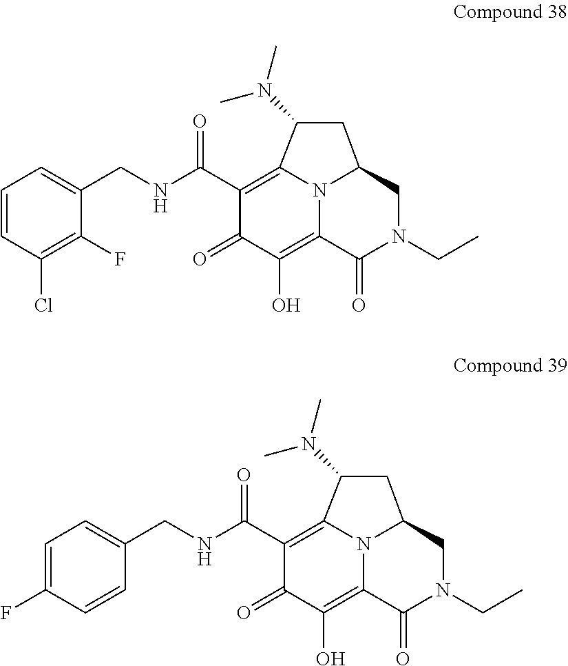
C1=CC(Cl)=C(F)C(CNC(=O)C2=C3N4C(=C(O)C2=O)C(=O)N(CC)CC4CC3N(C)C)=C1.C1=C(F)C=CC(CNC(=O)C2=C3N4C(=C(O)C2=O)C(=O)N(CC)CC4CC3N(C)C)=C1
